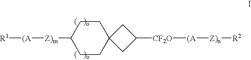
[R1][(A][Z)m]C1CCC2(CC1)CC([CF2O][(A][Z)n][R2])C2
